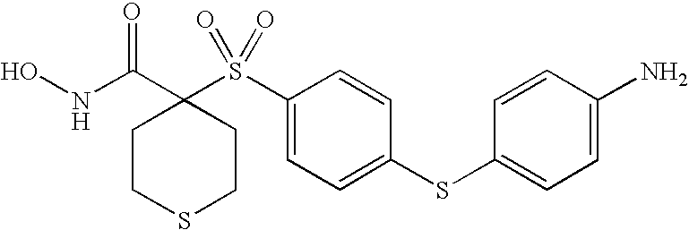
N(C(=O)C1(S(C2=CC=C(SC3=CC=C(N)C=C3)C=C2)(=O)=O)CCSCC1)O
